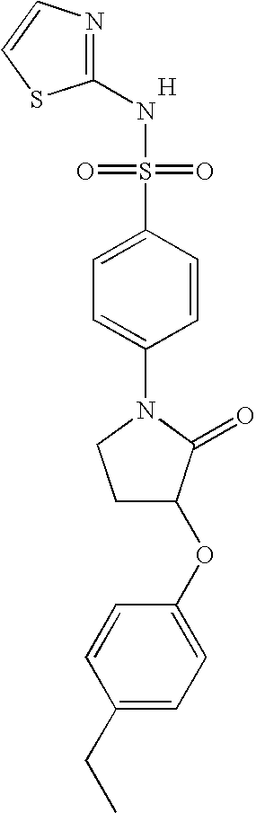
[H].N1=C(NS(=O)(=O)C2=CC=C(N3CCC(OC4=CC=C(CC)C=C4)C3=O)C=C2)SC=C1
